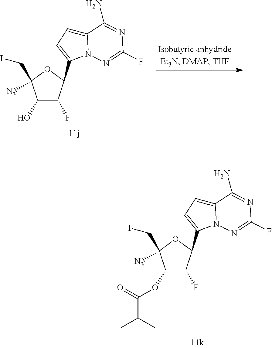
C1(OC(C(C)C)=O)C(F)C(C2=CC=C3N2N=C(F)N=C3N)OC1(CI)[N3].C1(O)C(F)C(C2=CC=C3N2N=C(F)N=C3N)OC1(CI)[N3]
